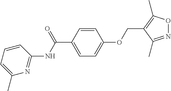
C1(NC(C2=CC=C(OCC3=C(C)ON=C3C)C=C2)=O)=NC(C)=CC=C1
